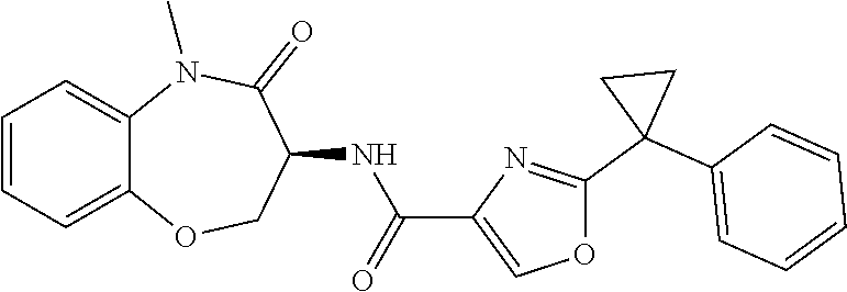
C12=CC=CC=C1N(C)C(=O)C(NC(C1=COC(C3(C4=CC=CC=C4)CC3)=N1)=O)CO2
